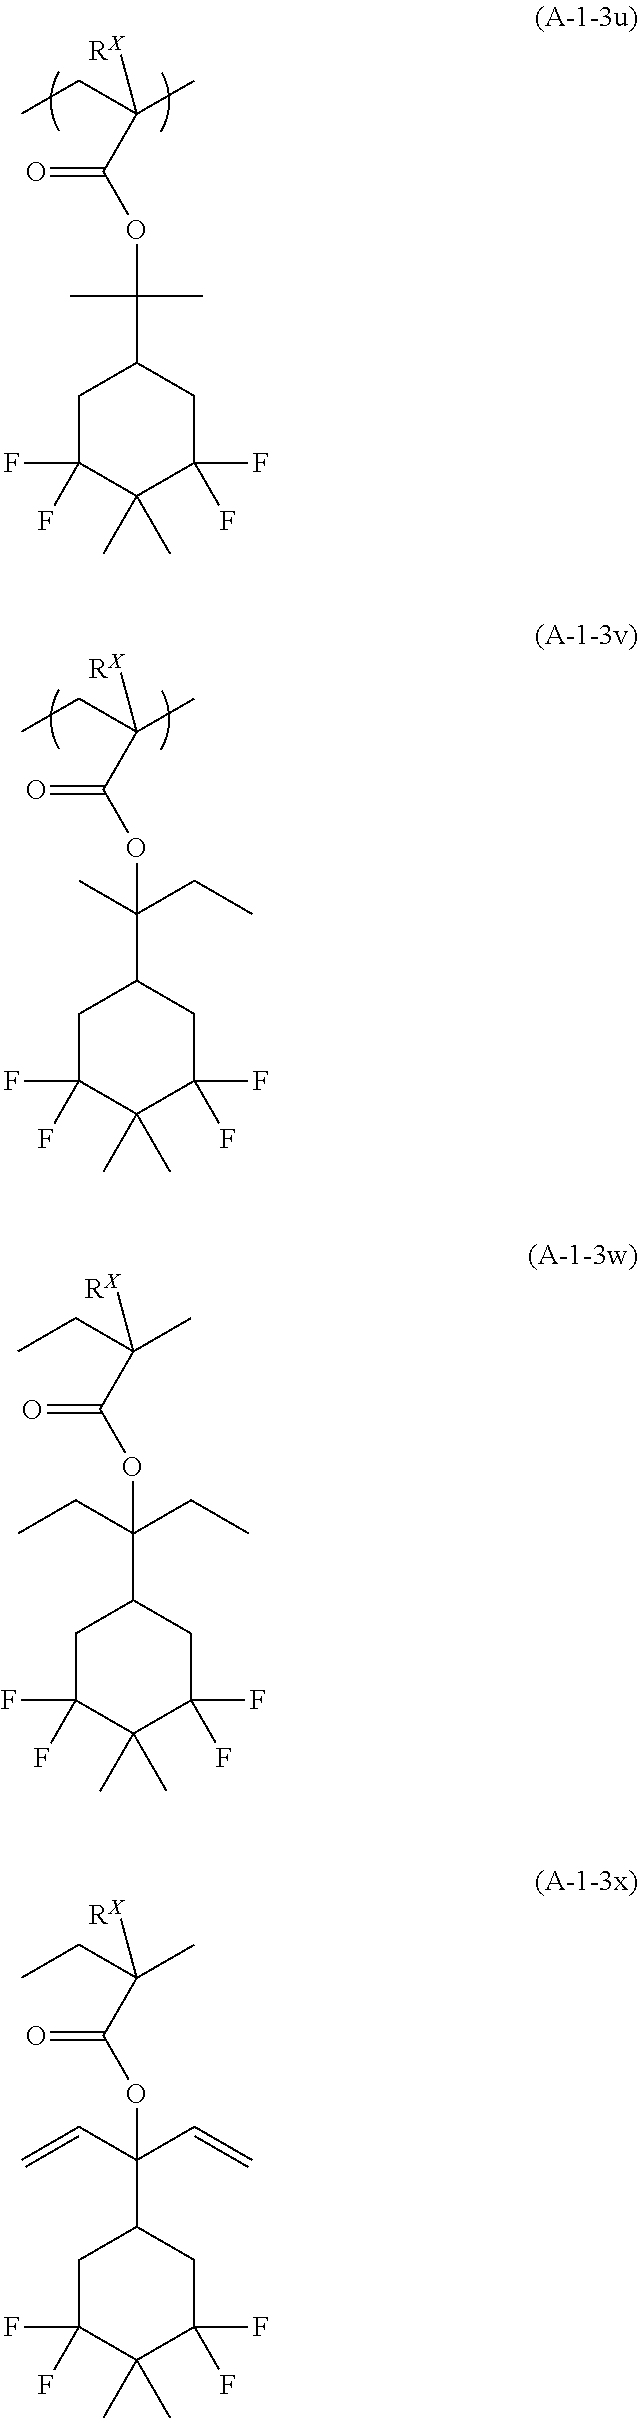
C1(C(OC(C(C)(CC)[RX])=O)(C)C)CC(F)(F)C(C)(C)C(F)(F)C1.C1(C(OC(C(C)(CC)[RX])=O)(CC)C)CC(F)(F)C(C)(C)C(F)(F)C1.C1(C(OC(C(C)(CC)[RX])=O)(CC)CC)CC(F)(F)C(C)(C)C(F)(F)C1.C1(C(OC(C(C)(CC)[RX])=O)(C=C)C=C)CC(F)(F)C(C)(C)C(F)(F)C1
